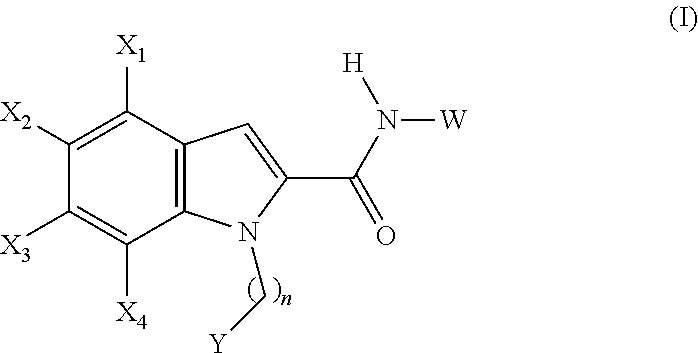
C1([X2])=C([X1])C2=C(C([X4])=C1[X3])N(C[Y])C(C(N([H])[W])=O)=C2
